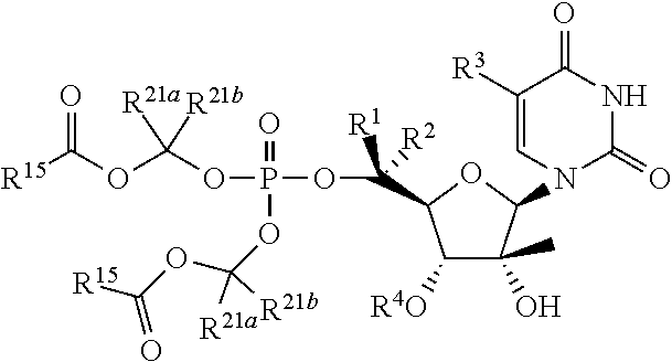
C1([R4O])C(O)(C)C(N2C(=O)NC(=O)C([R3])=C2)OC1C(OP(=O)(OC(OC([R15])=O)([R21a])[R21b])OC(OC([R15])=O)([R21a])[R21b])([R1])[R2]
